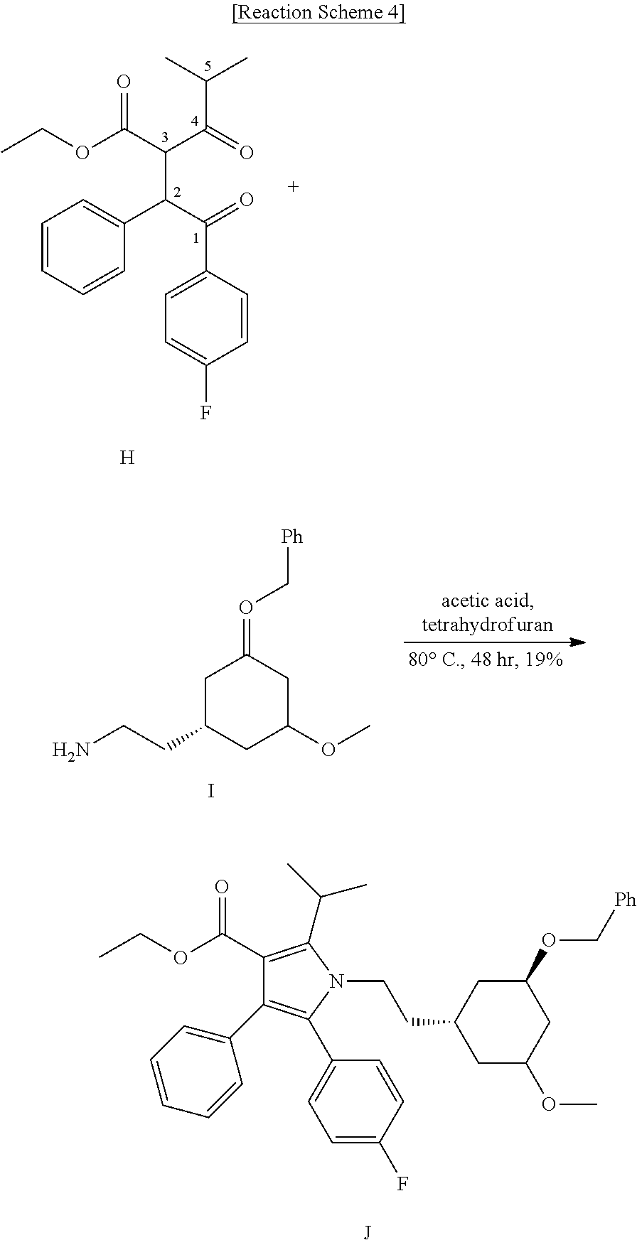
CCOC(C(C(=O)C(C)C)C(C(=O)C1=CC=C(F)C=C1)C1=CC=CC=C1)=O.[H].C1C(CCN)CC(OC)CC1=OC[Ph].I.C1(C(OCC)=O)=C(C(C)C)N(CCC2CC(OC)CC(OC[Ph])C2)C(C2=CC=C(F)C=C2)=C1C1=CC=CC=C1
